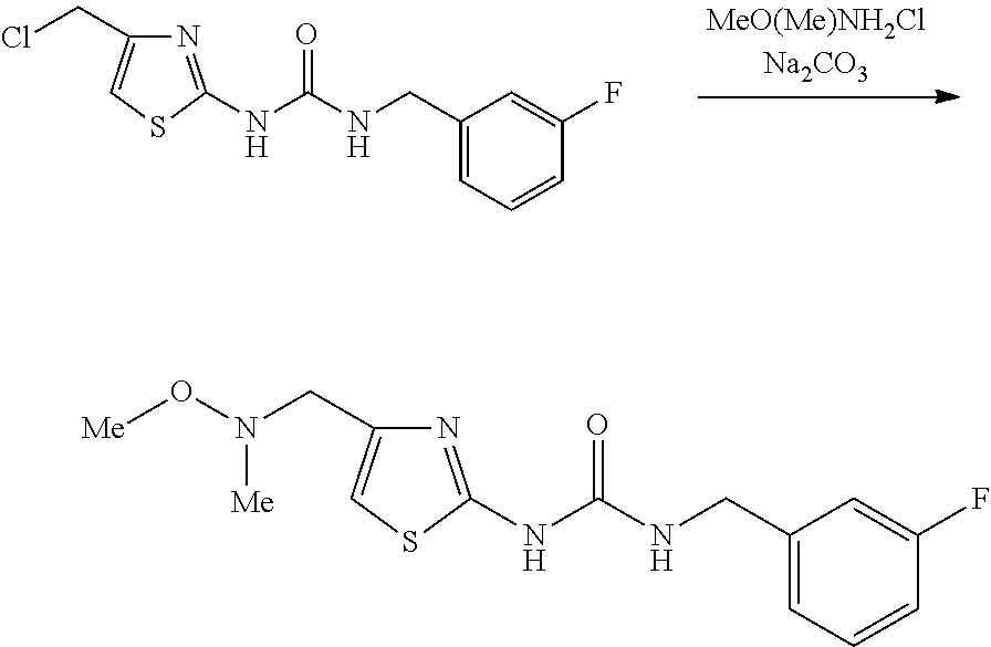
C1(CNC(NC2=NC(CCl)=CS2)=O)=CC=CC(F)=C1.C1(CNC(NC2=NC(CN(O[Me])[Me])=CS2)=O)=CC=CC(F)=C1
